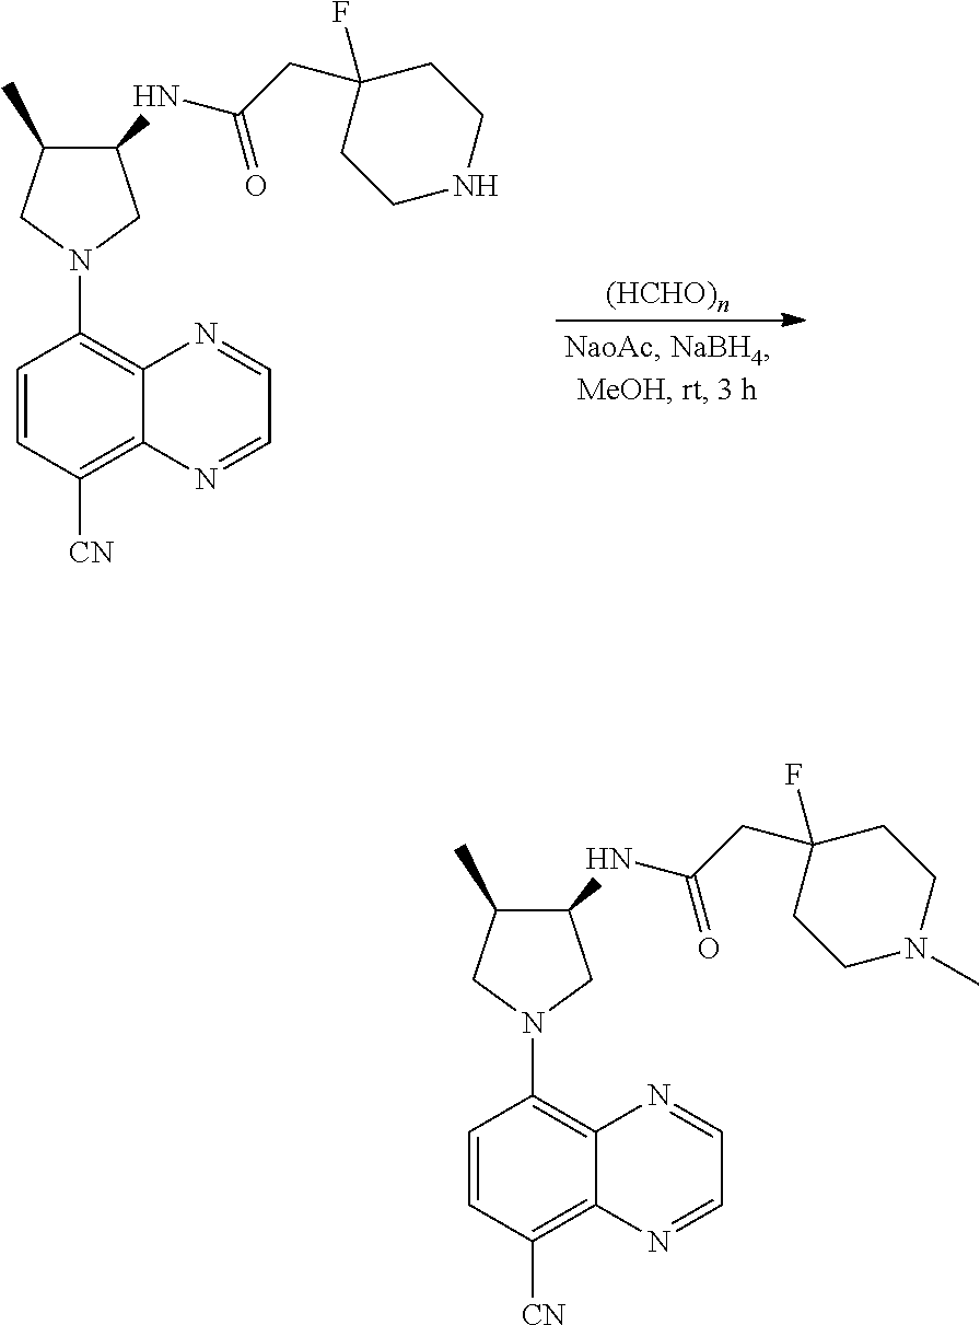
C1=CC([CN])=C2C(=C1N1CC(C)C(NC(CC3(F)CCN(C)CC3)=O)C1)N=CC=N2.C1=CC([CN])=C2C(=C1N1CC(C)C(NC(CC3(F)CCNCC3)=O)C1)N=CC=N2.[(HCHO)n]
